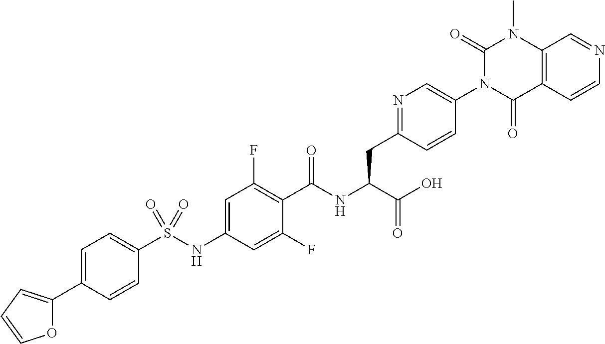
C1(S(NC2=CC(F)=C(C(NC(C(=O)O)CC3=NC=C(N4C(=O)C5=C(N(C)C4=O)C=NC=C5)C=C3)=O)C(F)=C2)(=O)=O)=CC=C(C2=CC=CO2)C=C1
